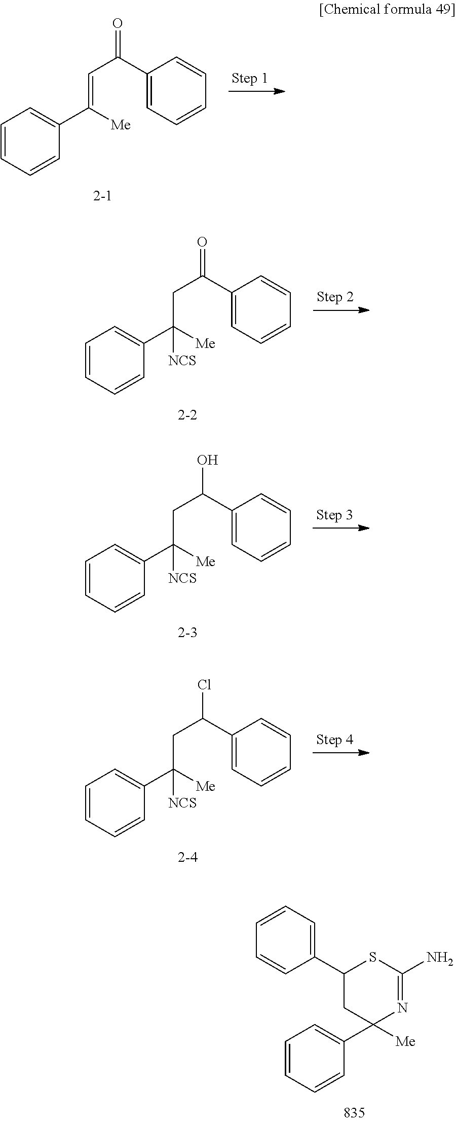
C1=CC=CC(C([Me])=CC(=O)C2=CC=CC=C2)=C1.C1=CC=CC(C([Me])(CC(=O)C2=CC=CC=C2)[NCS])=C1.C1=CC=CC(C([Me])(CC(O)C2=CC=CC=C2)[NCS])=C1.C1=CC=CC(C([Me])(CC(Cl)C2=CC=CC=C2)[NCS])=C1.C1=C(C2([Me])N=C(N)SC(C3=CC=CC=C3)C2)C=CC=C1
